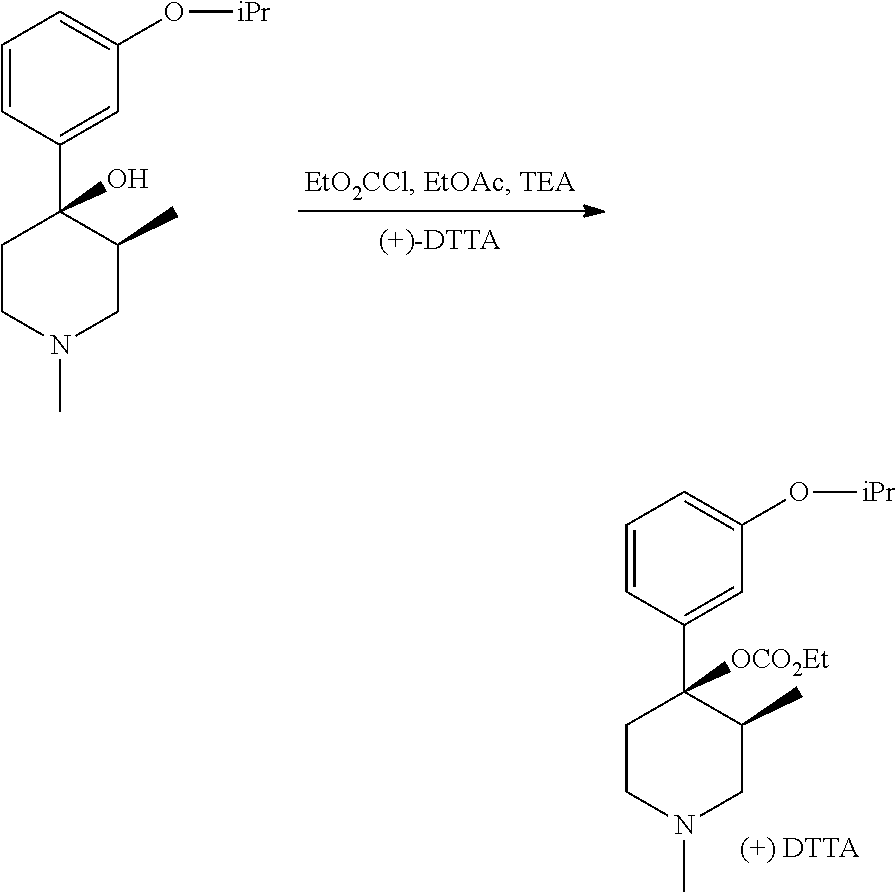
C1=CC(C2(O)CCN(C)CC2C)=CC(O[iPr])=C1.C1=CC(C2([OCO2Et])CCN(C)CC2C)=CC(O[iPr])=C1
